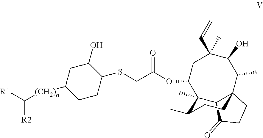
C1(SCC(OC2C3(C)C4C(C(C)C(O)C(C=C)(C)C2)(CCC4=O)CCC3C)=O)C(O)CC([(CH2)n]C([R1])[R2])CC1
